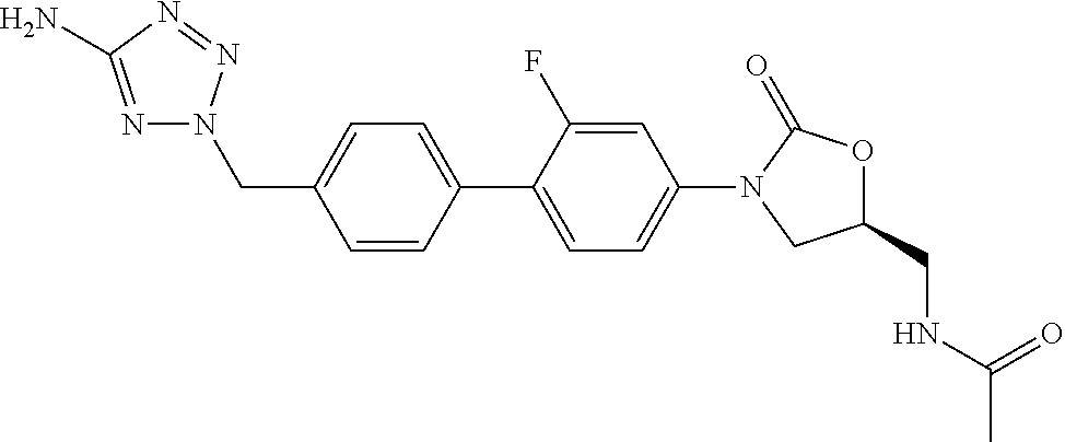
C1=CC(C2=CC=C(N3CC(CNC(C)=O)OC3=O)C=C2F)=CC=C1CN1N=C(N)N=N1
